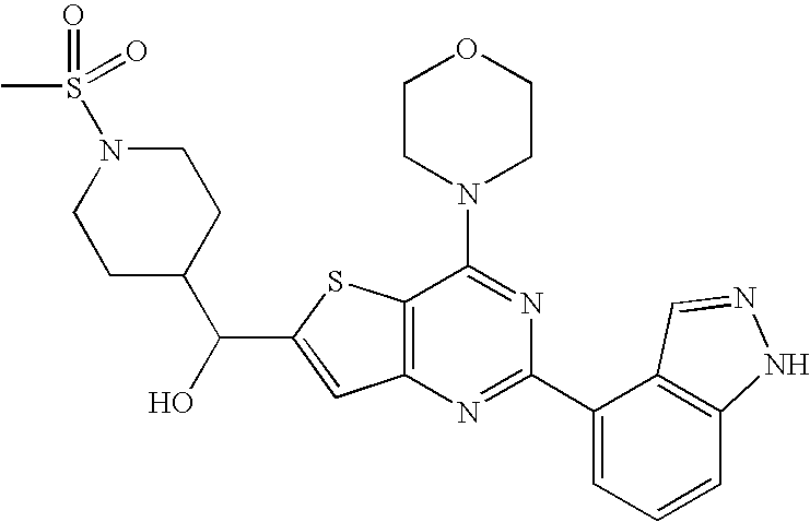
C1CN(C2=NC(C3=CC=CC4=C3C=NN4)=NC3=C2SC(C(O)C2CCN(S(C)(=O)=O)CC2)=C3)CCO1
